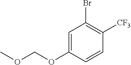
C1=C(OCOC)C=CC([CF3])=C1Br
